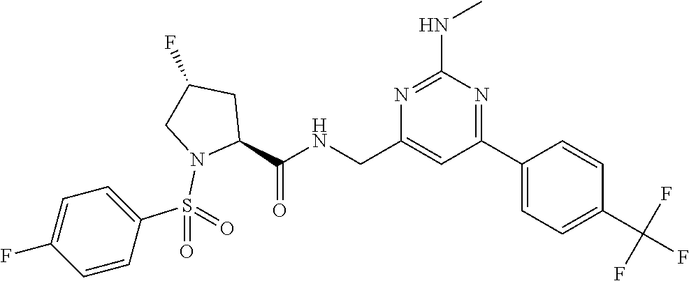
N1=C(NC)N=C(C2=CC=C(C(F)(F)F)C=C2)C=C1CNC(C1N(S(C2=CC=C(F)C=C2)(=O)=O)CC(F)C1)=O
